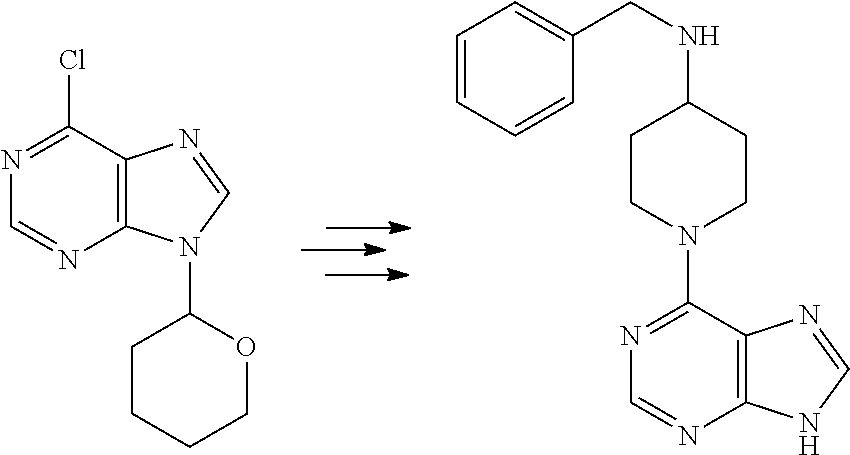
C12=C(C(Cl)=NC=N1)N=CN2C1CCCCO1.C12=C(C(N3CCC(NCC4=CC=CC=C4)CC3)=NC=N1)N=CN2
